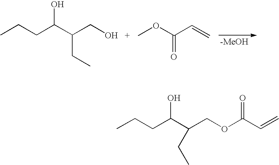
CCCC(C(CO)CC)O.COC(C=C)=O.CCCC(C(COC(C=C)=O)CC)O
